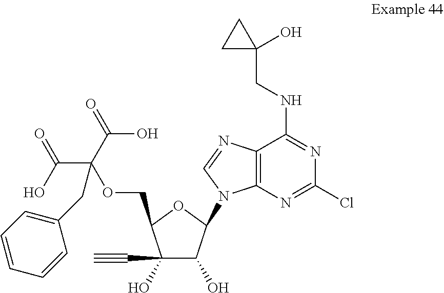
C1(C#C)(O)C(O)C(N2C3=C(C(NCC4(O)CC4)=NC(Cl)=N3)N=C2)OC1COC(C(=O)O)(C(O)=O)CC1=CC=CC=C1
